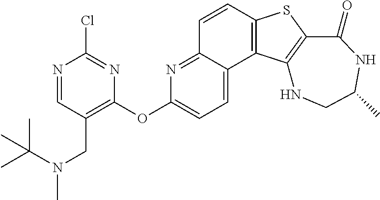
C1=CC2=C(C3=CC=C(OC4=C(CN(C(C)(C)C)C)C=NC(Cl)=N4)N=C13)C1=C(S2)C(=O)NC(C)CN1
